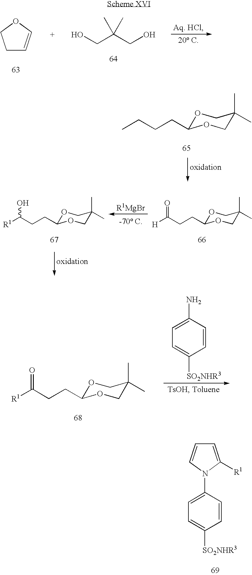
C1C=COC1.OCC(CO)(C)C.CCCCC1OCC(C)(C)CO1.[H]C(CCC1OCC(C)(C)CO1)=O.[R1]C(CCC1OCC(C)(C)CO1)O.[R1]C(CCC1OCC(C)(C)CO1)=O.C1=CC(N)=CC=C1[SO2NHR3].C1=CC(N2C([R1])=CC=C2)=CC=C1[SO2NHR3]
